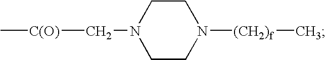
C[C(O)]CN1CCN([(CH2)f]C)CC1
